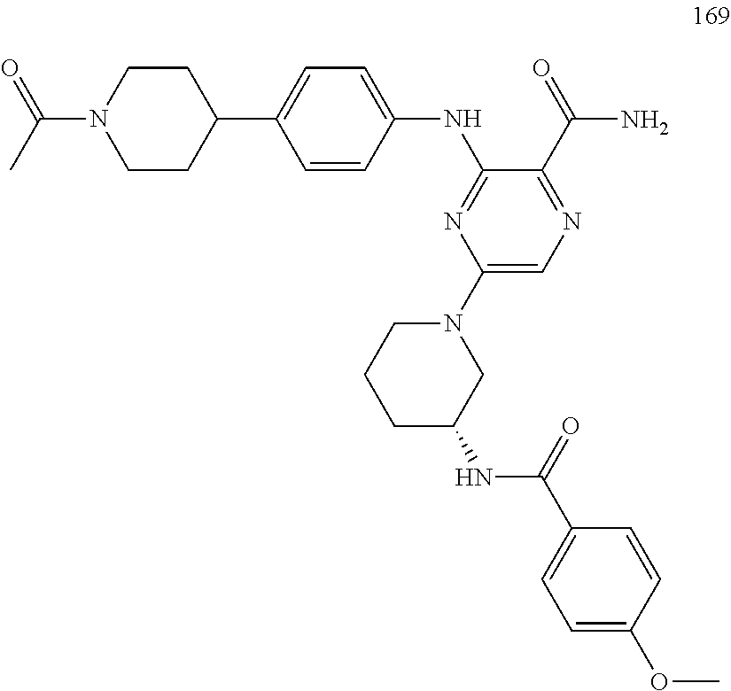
C1=CC(NC2=NC(N3CCCC(NC(C4=CC=C(OC)C=C4)=O)C3)=CN=C2C(=O)N)=CC=C1C1CCN(C(C)=O)CC1
